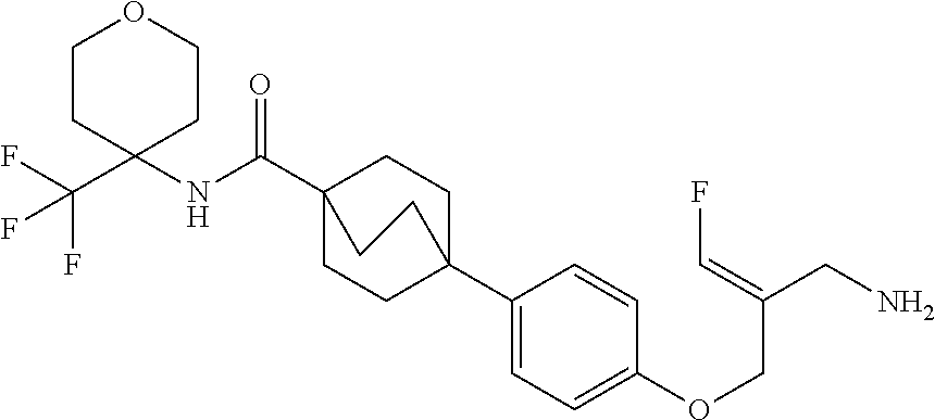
C1(C23CCC(C(NC4(C(F)(F)F)CCOCC4)=O)(CC2)CC3)=CC=C(OCC(CN)=CF)C=C1
